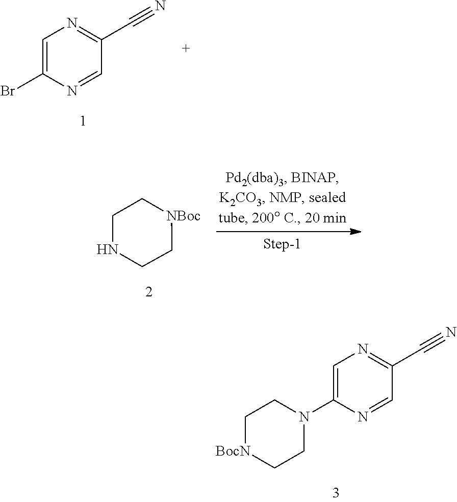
C1=NC(Br)=CN=C1C#N.[NBoc]1CCNCC1.C1C[BocN]CCN1C1=CN=C(C#N)C=N1
